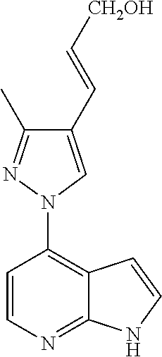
C12=C(N3C=C(C=C[CH2OH])C(C)=N3)C=CN=C1NC=C2
